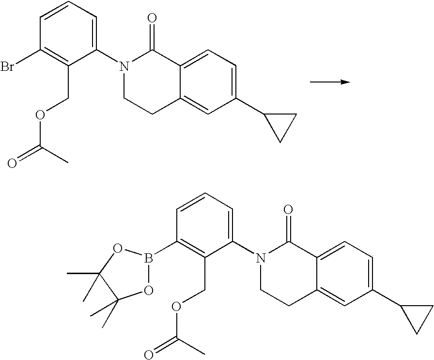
C1(C2CC2)=CC=C2C(=C1)CCN(C1=CC=CC(Br)=C1COC(=O)C)C2=O.C1(C2CC2)=CC=C2C(=C1)CCN(C1=CC=CC(B3OC(C)(C)C(C)(C)O3)=C1COC(=O)C)C2=O
